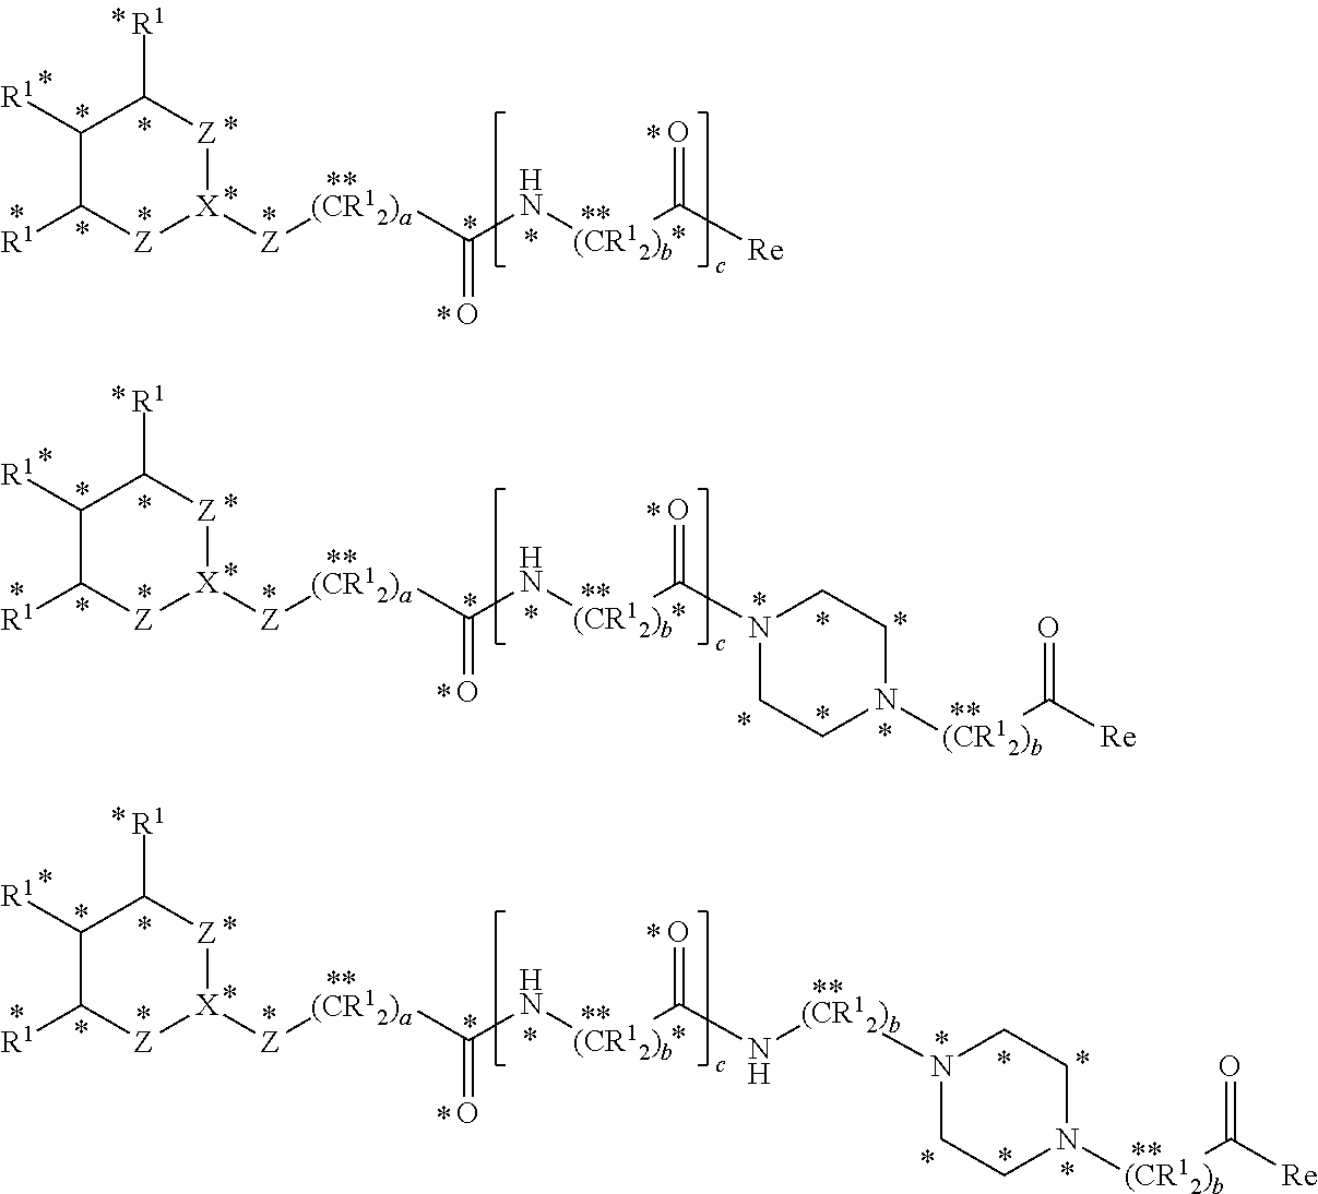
[(CR12)b](C(=O)N1CCN([(CR12)b]C(=O)[Re])CC1)NC([(CR12)a][Z][X]1[Z]C([R1])C([R1])C([R1])[Z]1)=O.[(CR12)b](C(=O)[Re])NC([(CR12)a][Z][X]1[Z]C([R1])C([R1])C([R1])[Z]1)=O.[(CR12)b](C(N[(CR12)b]N1CCN([(CR12)b]C(=O)[Re])CC1)=O)NC([(CR12)a][Z][X]1[Z]C([R1])C([R1])C([R1])[Z]1)=O
